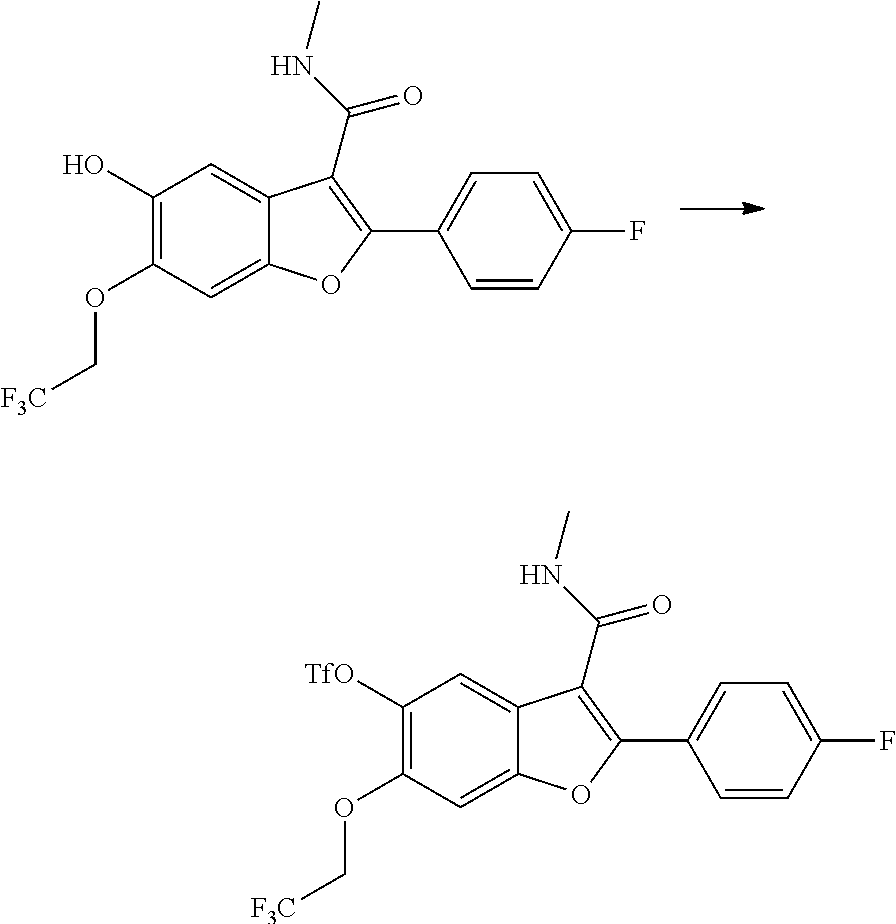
C1(O)=C(OC[F3C])C=C2C(=C1)C(C(=O)NC)=C(C1=CC=C(F)C=C1)O2.C1([TfO])=C(OC[F3C])C=C2C(=C1)C(C(=O)NC)=C(C1=CC=C(F)C=C1)O2
